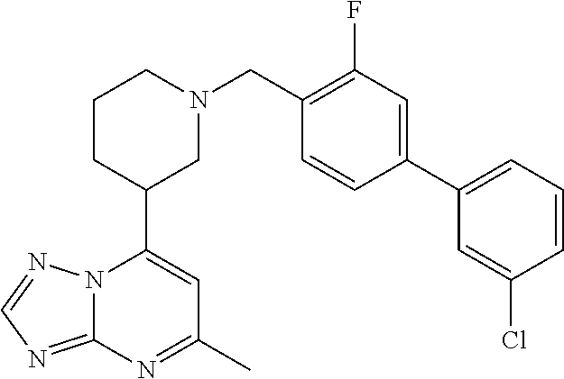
N12C(=NC=N1)N=C(C)C=C2C1CN(CC2=C(F)C=C(C3=CC=CC(Cl)=C3)C=C2)CCC1
